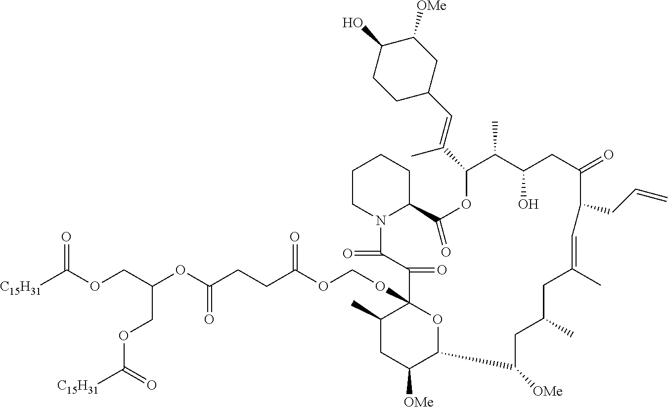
C1CN2C(CC1)C(=O)OC(C(=CC1CCC(O)C([OMe])C1)C)C(C)C(O)CC(=O)C(CC=C)C=C(C)CC(C)CC([OMe])C1C([OMe])CC(C)C(OCOC(CCC(OC(COC([C15H31])=O)COC([C15H31])=O)=O)=O)(C(=O)C2=O)O1
